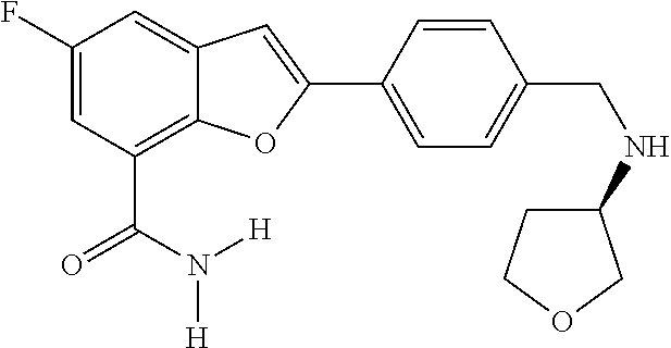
C1(F)=CC(C(=O)N([H])[H])=C2C(=C1)C=C(C1=CC=C(CNC3CCOC3)C=C1)O2
